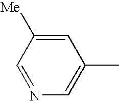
C1=C([Me])C=NC=C1C
